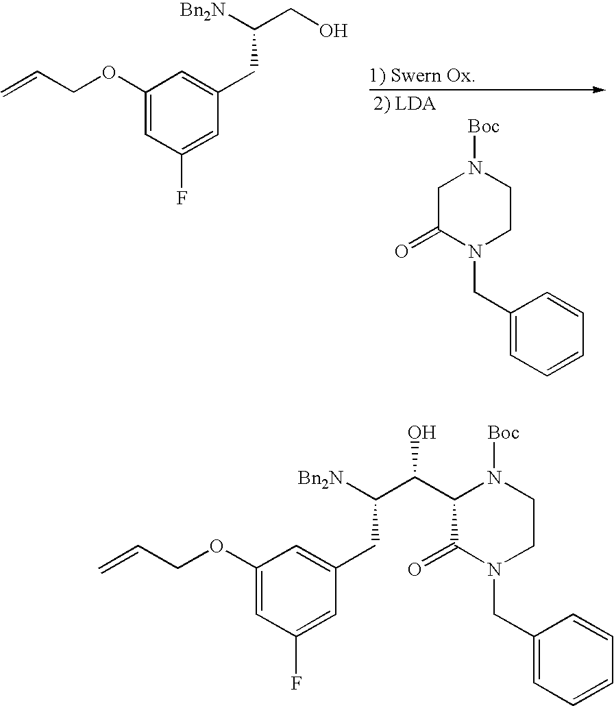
C1(OCC=C)=CC(F)=CC(CC(CO)[Bn2N])=C1.C1C(=O)N(CC2=CC=CC=C2)CCN1[Boc].C1(OCC=C)=CC(F)=CC(CC(C(C2C(=O)N(CC3=CC=CC=C3)CCN2[Boc])O)[Bn2N])=C1
